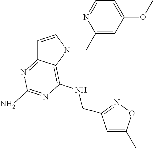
C1=C(OC)C=C(CN2C=CC3=NC(N)=NC(NCC4=NOC(C)=C4)=C23)N=C1
